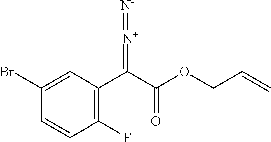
C1(Br)=CC(C(C(=O)OCC=C)=[N+]=[N-])=C(F)C=C1
